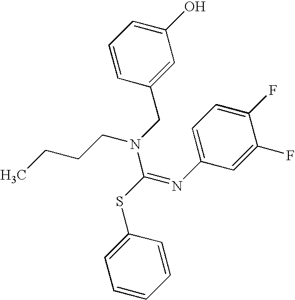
C1=CC(SC(=NC2=CC=C(F)C(F)=C2)N(CCCC)CC2=CC(O)=CC=C2)=CC=C1
